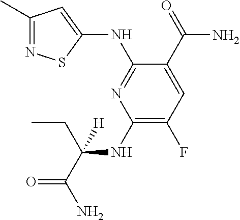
C1(NC(CC)(C(=O)N)[H])=C(F)C=C(C(=O)N)C(NC2=CC(C)=NS2)=N1
